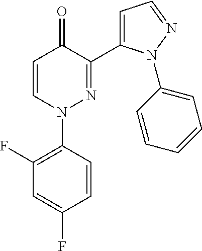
C1=CN(C2=C(F)C=C(F)C=C2)N=C(C2=CC=NN2C2=CC=CC=C2)C1=O
